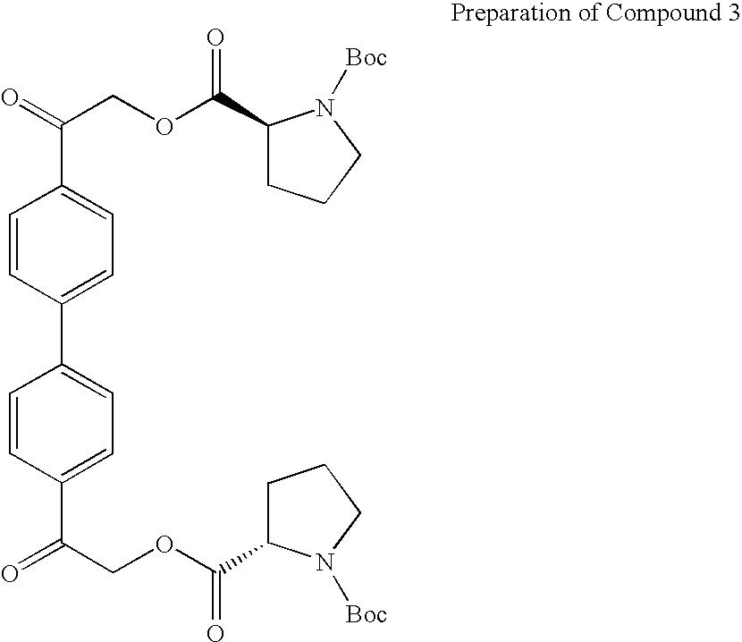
C1=CC(C2=CC=C(C(COC(=O)C3CCCN3[Boc])=O)C=C2)=CC=C1C(=O)COC(C1CCCN1[Boc])=O
